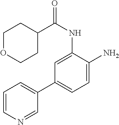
C1=C(NC(=O)C2CCOCC2)C(N)=CC=C1C1=CC=CN=C1
